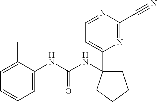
C1C(NC(=O)NC2=CC=CC=C2C)(C2=CC=NC(C#N)=N2)CCC1
